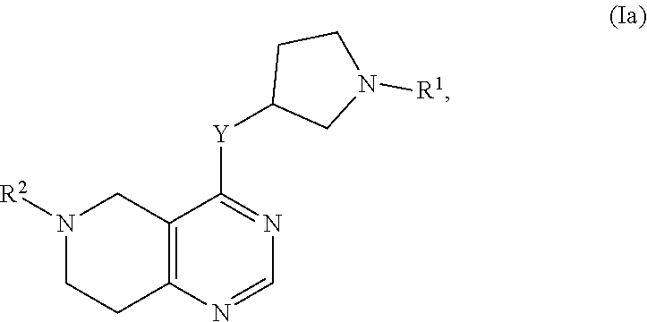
C12=C(N=CN=C1[Y]C1CN([R1])CC1)CCN([R2])C2
